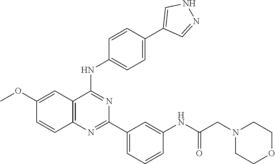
C12=C(N=C(C3=CC=CC(NC(CN4CCOCC4)=O)=C3)N=C1NC1=CC=C(C3=CNN=C3)C=C1)C=CC(OC)=C2
